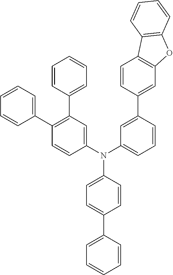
N(C1=CC=CC(C2=CC3=C(C=C2)C2=C(O3)C=CC=C2)=C1)(C1=CC(C2=CC=CC=C2)=C(C2=CC=CC=C2)C=C1)C1=CC=C(C2=CC=CC=C2)C=C1
